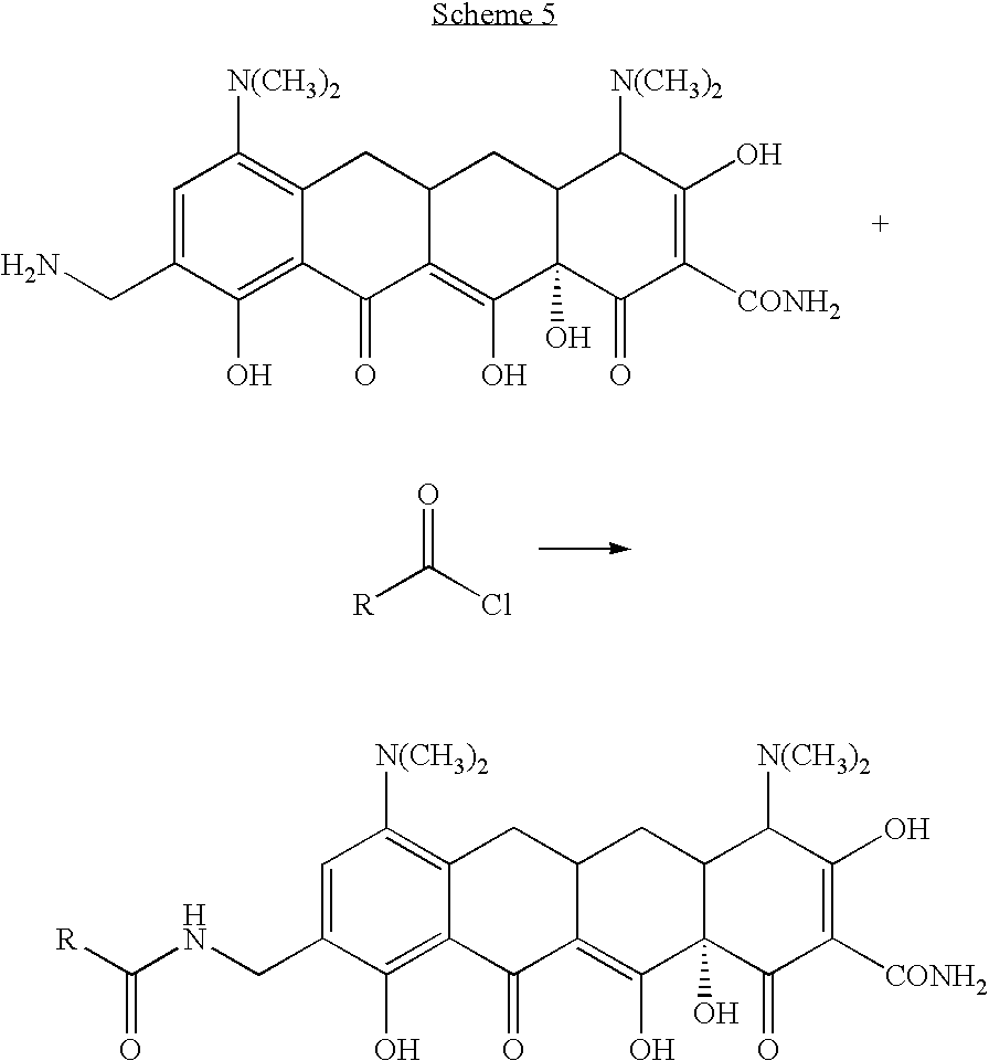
C1=C(CN)C(O)=C2C(=C1[N(CH3)2])CC1C(=C(O)C3(O)C(C1)C([N(CH3)2])C(O)=C([CONH2])C3=O)C2=O.[R]C(Cl)=O.C1=C(CNC([R])=O)C(O)=C2C(=C1[N(CH3)2])CC1C(=C(O)C3(O)C(C1)C([N(CH3)2])C(O)=C([CONH2])C3=O)C2=O
